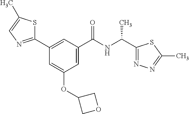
C1(C2=NC=C(C)S2)=CC(C(NC(C2=NN=C(C)S2)C)=O)=CC(OC2COC2)=C1
